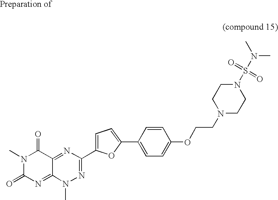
C1(=O)N(C)C(=O)N=C2C1=NC(C1=CC=C(C3=CC=C(OCCN4CCN(S(=O)(=O)N(C)C)CC4)C=C3)O1)=NN2C
